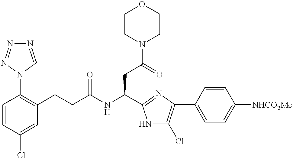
C1=CC(Cl)=CC(CCC(NC(CC(N2CCOCC2)=O)C2=NC(C3=CC=C([NHCO2Me])C=C3)=C(Cl)N2)=O)=C1N1C=NN=N1
